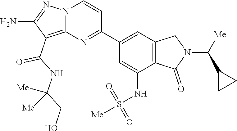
C12=C(C(NC(CO)([Me])[Me])=O)C(N)=NN1C=CC(C1=CC3=C(C(NS([Me])(=O)=O)=C1)C(=O)N(C([Me])C1CC1)C3)=N2
